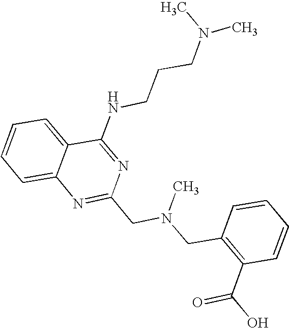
C1=CC=C2C(=C1)N=C(CN(CC1=C(C(O)=O)C=CC=C1)C)N=C2NCCCN(C)C
